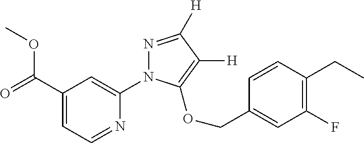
O(C(C1=CC=NC(N2N=C([H])C([H])=C2OCC2=CC(F)=C(CC)C=C2)=C1)=O)C
